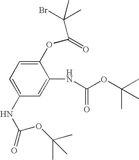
C1(NC(OC(C)(C)C)=O)=CC=C(OC(=O)C(Br)(C)C)C(NC(OC(C)(C)C)=O)=C1
